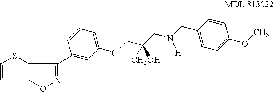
C1=CC2=C(S1)C(C1=CC(OCC(CN(CC3=CC=C(OC)C=C3)[H])(C)O)=CC=C1)=NO2
